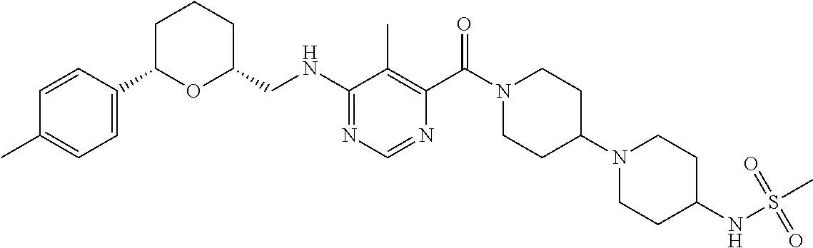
N(C1=NC=NC(C(N2CCC(N3CCC(NS(=O)(C)=O)CC3)CC2)=O)=C1C)CC1CCCC(C2=CC=C(C)C=C2)O1
